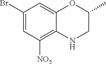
C1(Br)=CC([NO2])=C2C(=C1)OC(C)CN2
